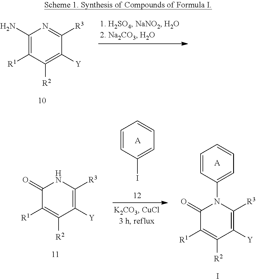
C1(N)=C([R1])C([R2])=C([Y])C([R3])=N1.C1=CC(I)=CC=C1.[A].C1(=O)C([R1])=C([R2])C([Y])=C([R3])N1C1=CC=CC=C1.[A].C1(=O)C([R1])=C([R2])C([Y])=C([R3])N1.I
